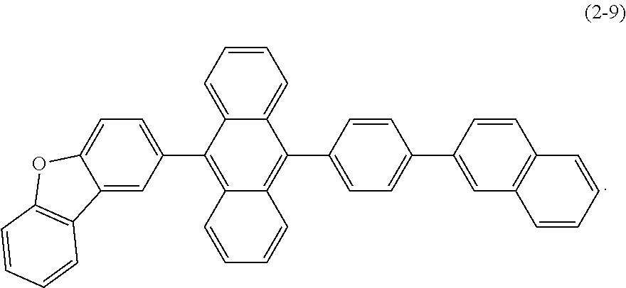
C1(C2=CC3=C(C=C2)C=CC=C3)=CC=C(C2=C3C(=C(C4=CC=C5C(=C4)C4=C(O5)C=CC=C4)C4=CC=CC=C24)C=CC=C3)C=C1
